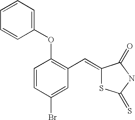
C1=CC(Br)=CC(C=C2SC(=S)NC2=O)=C1OC1=CC=CC=C1
